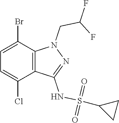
BrC1=CC=C(Cl)C2=C1N(CC(F)F)N=C2NS(C1CC1)(=O)=O
